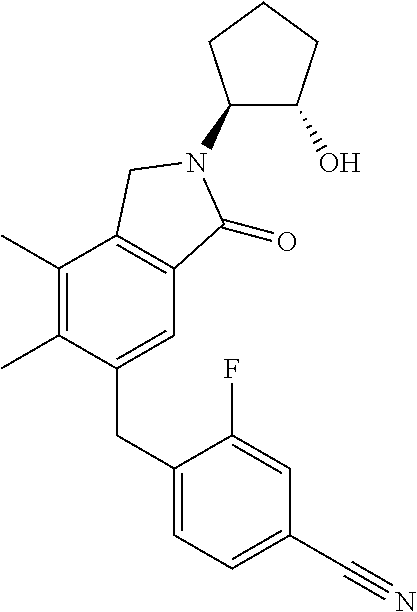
C1(N2C(=O)C3=C(C(C)=C(C)C(CC4=CC=C(C#N)C=C4F)=C3)C2)C(O)CCC1
